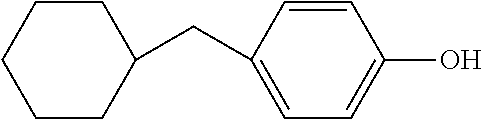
C1CCCCC1CC1=CC=C(O)C=C1
